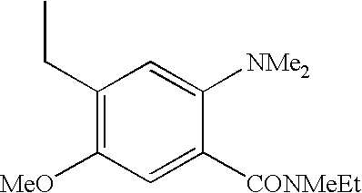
C1=C([NMe2])C([CONMeEt])=CC([MeO])=C1CC
